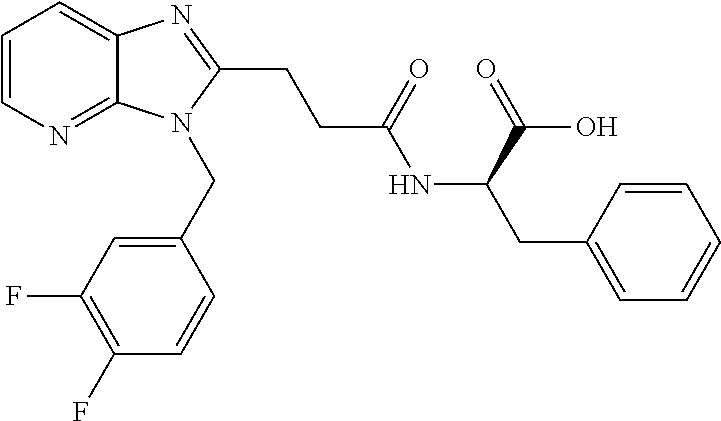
C1=CN=C2C(=C1)N=C(CCC(NC(CC1=CC=CC=C1)C(=O)O)=O)N2CC1=CC(F)=C(F)C=C1
